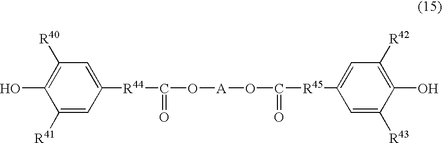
C1=C([R44]C(O[A]OC([R45]C2=CC([R42])=C(O)C([R43])=C2)=O)=O)C=C([R41])C(O)=C1[R40]
